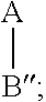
[A]B
